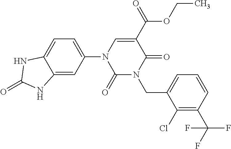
C1(=O)N(CC2=CC=CC(C(F)(F)F)=C2Cl)C(=O)C(C(OCC)=O)=CN1C1=CC=C2C(=C1)NC(=O)N2
